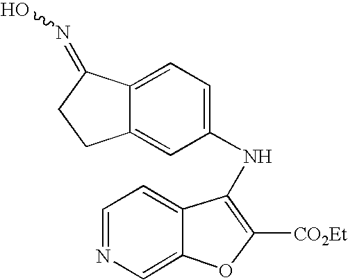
C12=CC(NC3=C([CO2Et])OC4=CN=CC=C34)=CC=C1C(=NO)CC2
